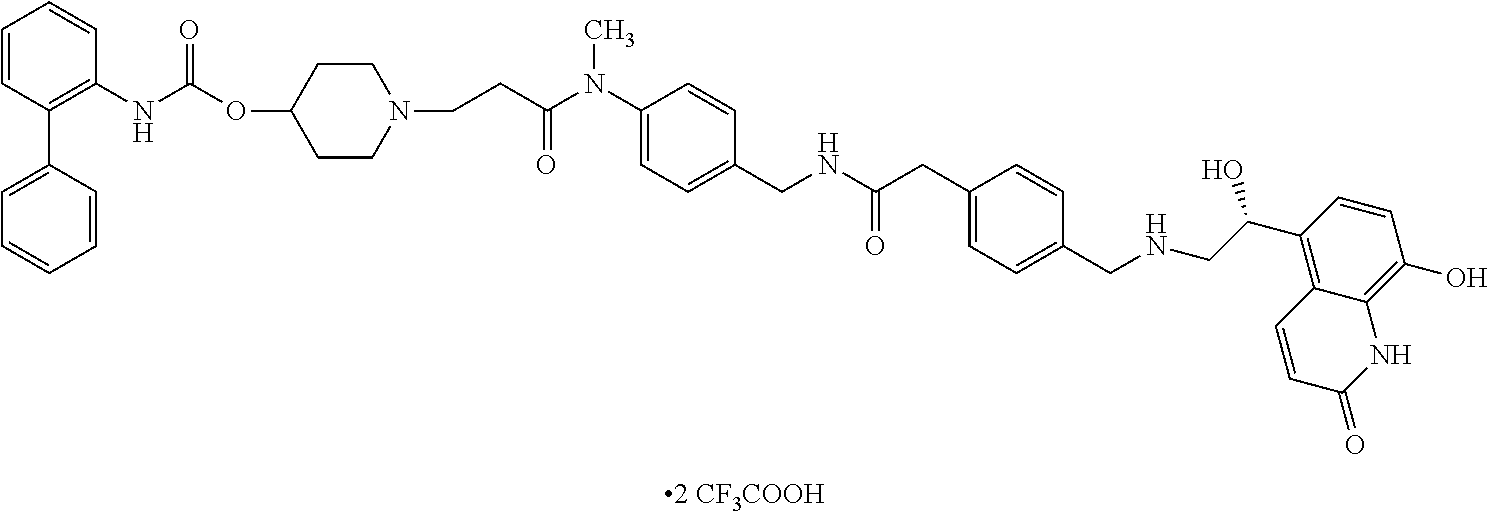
C1=CC(C2=CC=CC=C2)=C(NC(=O)OC2CCN(CCC(N(C3=CC=C(CNC(CC4=CC=C(CNCC(C5=C6C(=C(O)C=C5)NC(=O)C=C6)O)C=C4)=O)C=C3)C)=O)CC2)C=C1
